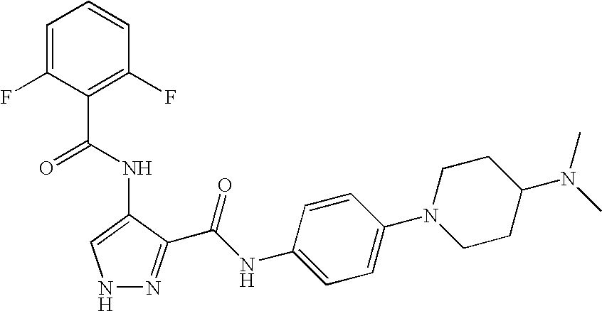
C1=C(F)C(C(=O)NC2=CNN=C2C(NC2=CC=C(N3CCC(N(C)C)CC3)C=C2)=O)=C(F)C=C1
